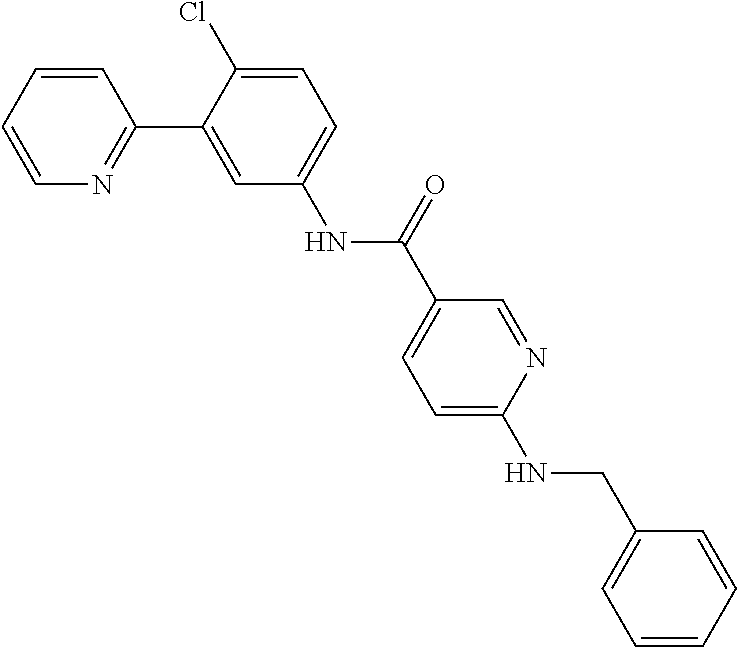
C1=CN=C(C2=CC(NC(C3=CC=C(NCC4=CC=CC=C4)N=C3)=O)=CC=C2Cl)C=C1
